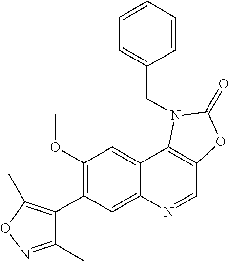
C1(C2=C(OC)C=C3C(=C2)N=CC2=C3N(CC3=CC=CC=C3)C(=O)O2)=C(C)ON=C1C
